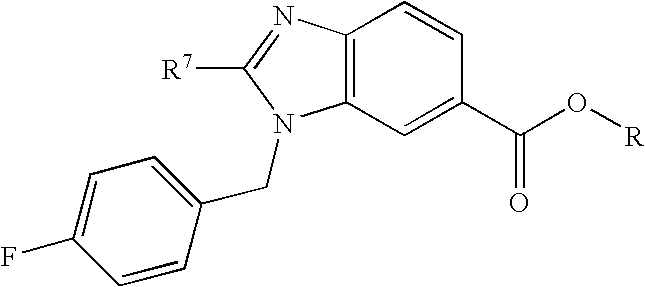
C12=C(C=C(C(O[R])=O)C=C1)N(CC1=CC=C(F)C=C1)C([R7])=N2
